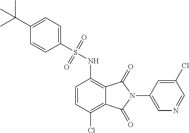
C1=CC(Cl)=C2C(=C1NS(C1=CC=C(C(C)(C)C)C=C1)(=O)=O)C(=O)N(C1=CN=CC(Cl)=C1)C2=O
